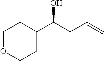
C1OCCC(C(CC=C)O)C1
